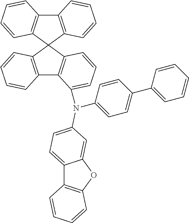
C12=C(C3(C4=C1C=CC=C4)C1=C(C4=C3C=CC=C4N(C3=CC=C(C4=CC=CC=C4)C=C3)C3=CC=C4C5=C(OC4=C3)C=CC=C5)C=CC=C1)C=CC=C2
